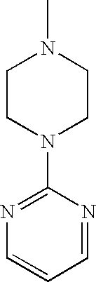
C1CN(C2=NC=CC=N2)CCN1C
